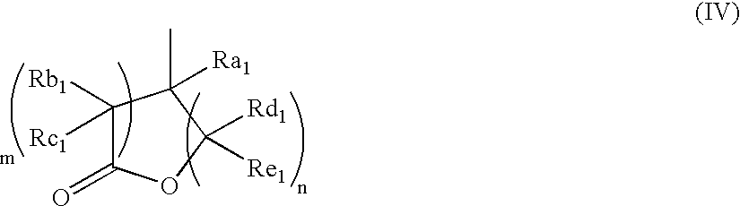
C1([Rb1])([Rc1])C(=O)OC([Rd1])([Re1])C1(C)[Ra1]
